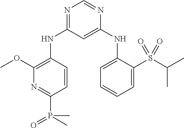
N1=C(NC2=C(OC)N=C(P(C)(=O)C)C=C2)C=C(NC2=CC=CC=C2S(C(C)C)(=O)=O)N=C1
